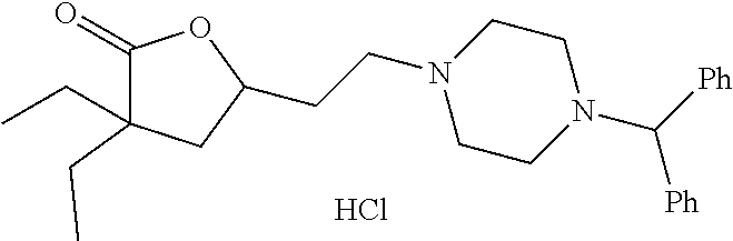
C1(=O)C(CC)(CC)CC(CCN2CCN(C([Ph])[Ph])CC2)O1.Cl
